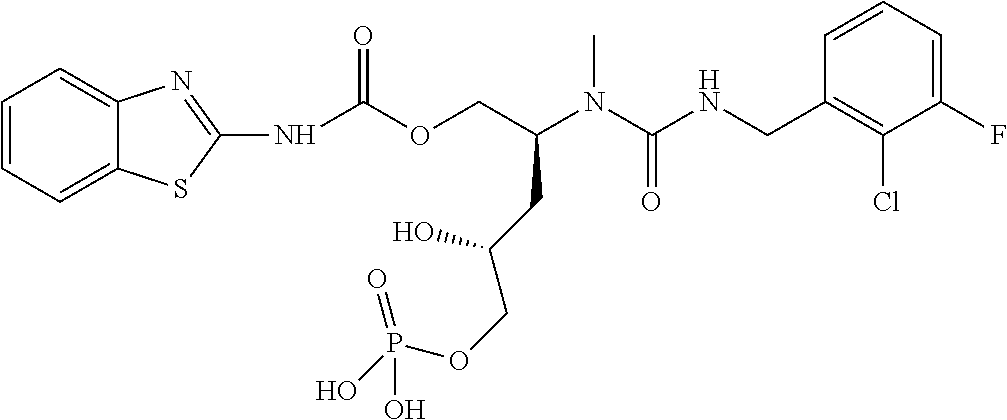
C1=CC(CNC(N(C(COC(=O)NC2=NC3=CC=CC=C3S2)CC(COP(O)(=O)O)O)C)=O)=C(Cl)C(F)=C1
